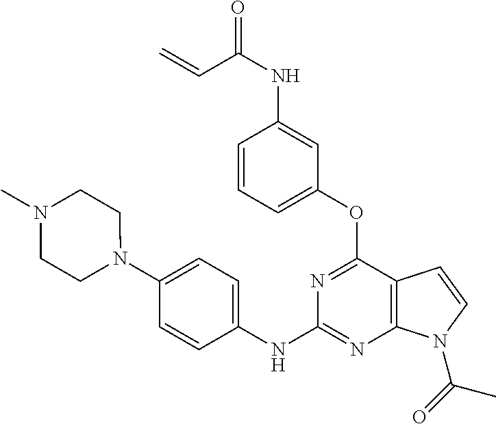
O=C(NC1=CC(OC2=NC(NC3=CC=C(N4CCN(C)CC4)C=C3)=NC3=C2C=CN3C(=O)C)=CC=C1)C=C
